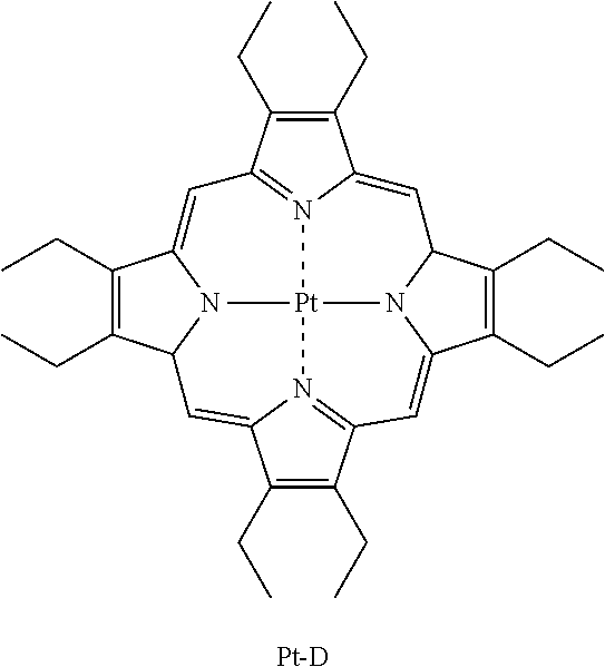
C1(CC)=C(CC)C2=N3[Pt]45N6C(C(CC)=C(CC)C6=C2)C=C2N4=C(C(CC)=C2CC)C=C2C(CC)=C(CC)C(C=C13)N52.[Pt-D]
